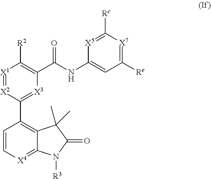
[X1]1=[X2]C(C2=C3C(=[X4]C=C2)N([R3])C(=O)C3(C)C)=[X3]C(C(NC2=CC([Re])=[X7]C([Rc])=[X5]2)=O)=C1[R2]
